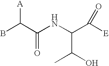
BC(C(NC(C([E])=O)C(C)O)=O)[A]
